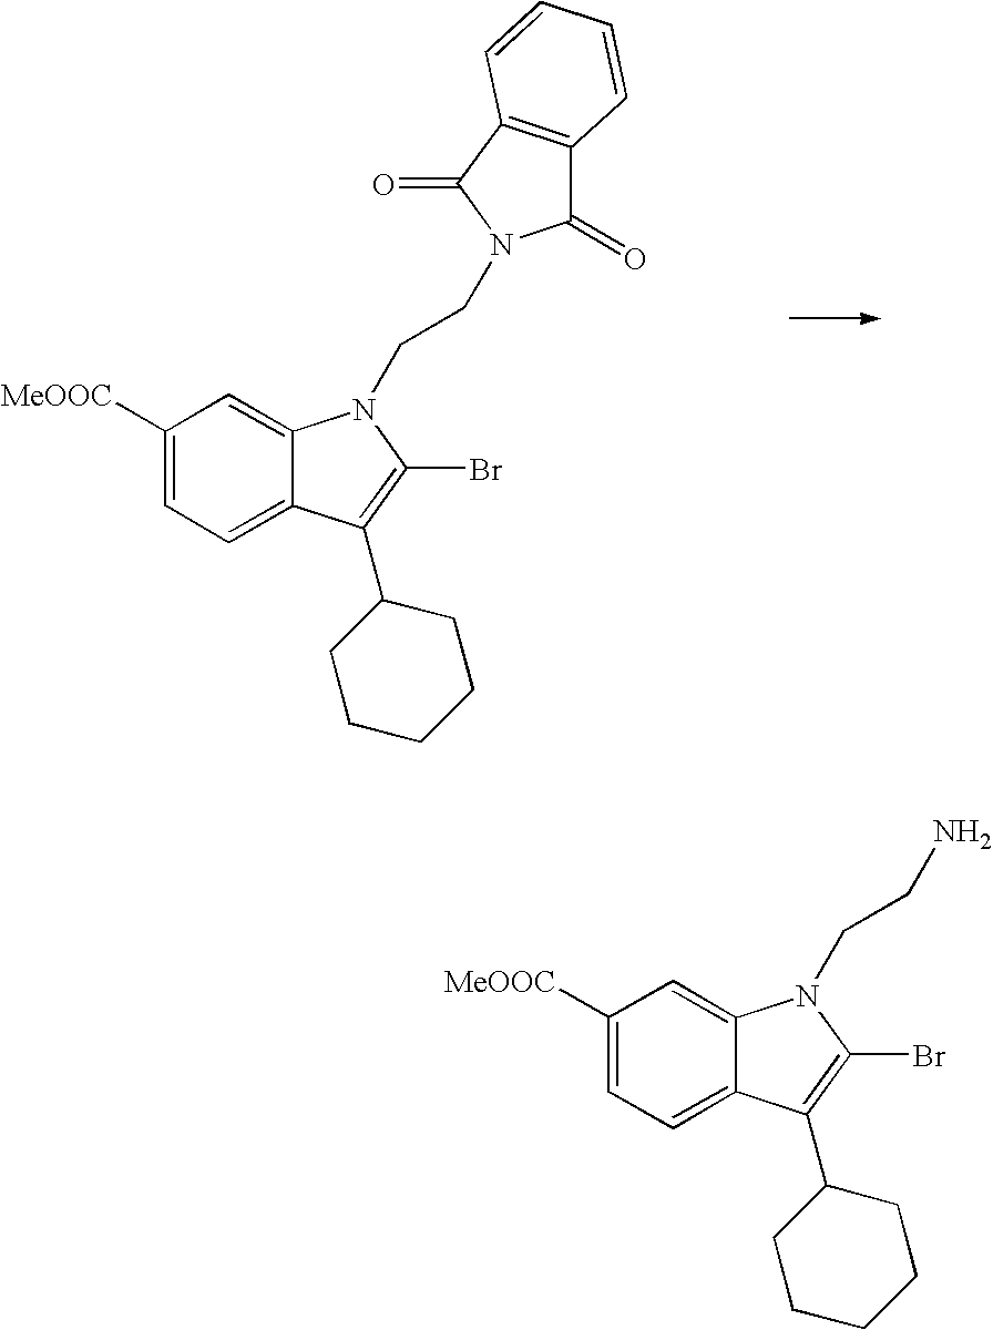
C1([MeOOC])=CC=C2C(=C1)N(CCN1C(=O)C3=C(C1=O)C=CC=C3)C(Br)=C2C1CCCCC1.C1([MeOOC])=CC=C2C(=C1)N(CCN)C(Br)=C2C1CCCCC1
